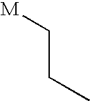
[M]CCC
